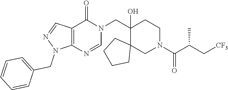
C12=C(C(=O)N(CC3(O)C4(CN(C(C(C[CF3])C)=O)CC3)CCCC4)C=N1)C=NN2CC1=CC=CC=C1
